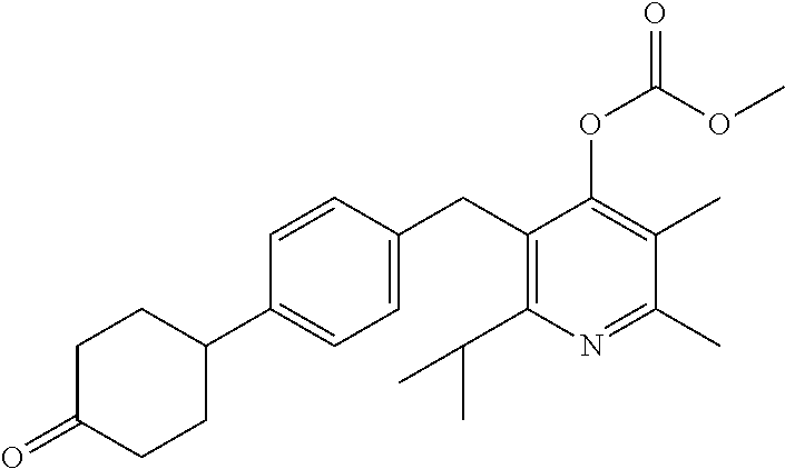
C1(CC2=C(C(C)C)N=C(C)C(C)=C2OC(OC)=O)=CC=C(C2CCC(=O)CC2)C=C1
